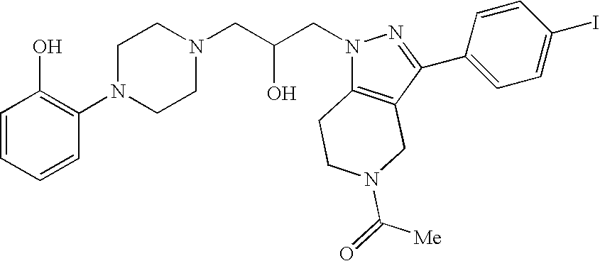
C1=CC=CC(N2CCN(CC(CN3C4=C(C(C5=CC=C(I)C=C5)=N3)CN(C([Me])=O)CC4)O)CC2)=C1O
